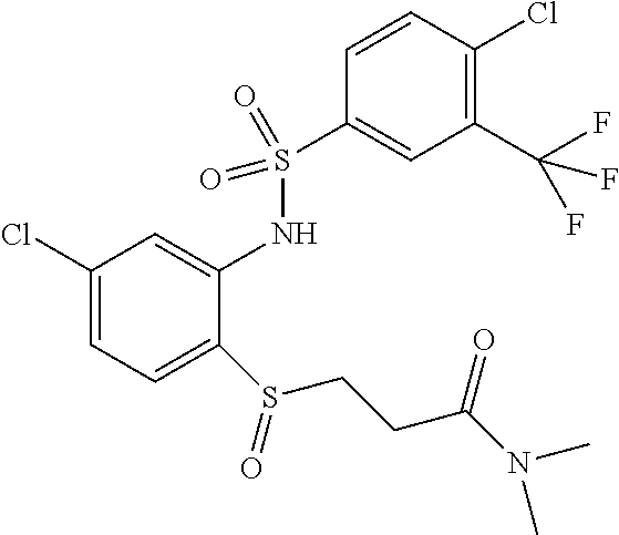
C1(Cl)=CC=C(S(CCC(N(C)C)=O)=O)C(NS(C2=CC(C(F)(F)F)=C(Cl)C=C2)(=O)=O)=C1
